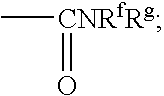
C[CNRfRg]=O
